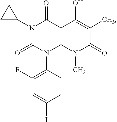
N1(C2CC2)C(=O)N(C2=C(F)C=C(I)C=C2)C2=C(C1=O)C(O)=C(C)C(=O)N2C
